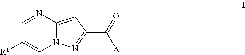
C12=CC(C(=O)[A])=NN1C=C([R1])C=N2
